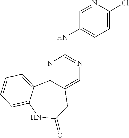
N1=C2C(=CN=C1NC1=CC=C(Cl)N=C1)CC(=O)NC1=CC=CC=C21
